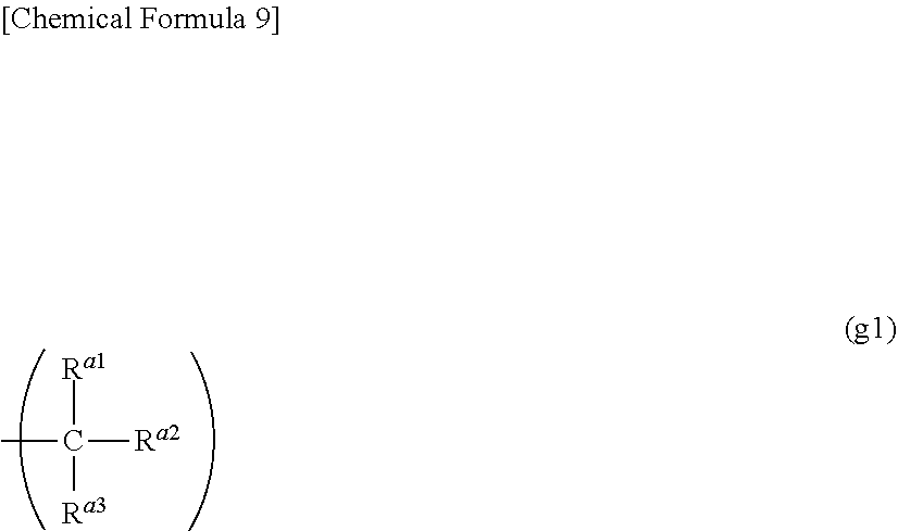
CC([Ra1])([Ra3])[Ra2]
